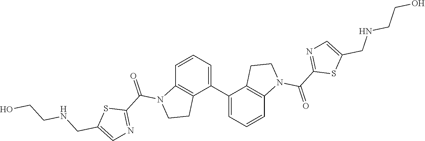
C1=CC=C(C2=CC=CC3=C2CCN3C(C2=NC=C(CNCCO)S2)=O)C2=C1N(C(C1=NC=C(CNCCO)S1)=O)CC2
